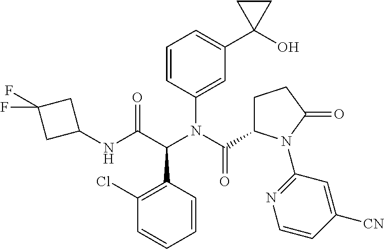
C1(Cl)=C(C(C(NC2CC(F)(F)C2)=O)N(C(=O)C2CCC(=O)N2C2=NC=CC([CN])=C2)C2=CC(C3(O)CC3)=CC=C2)C=CC=C1
